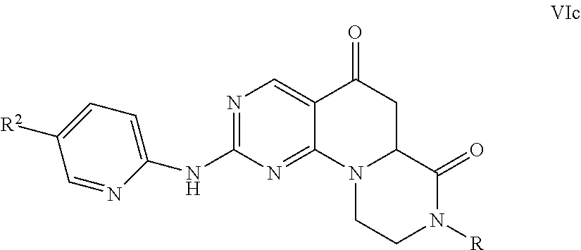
N(C1=CC=C([R2])C=N1)C1=NC=C2C(=N1)N1C(CC2=O)C(=O)N([R])CC1
